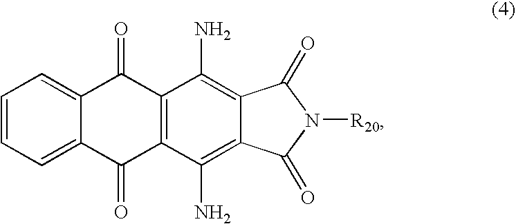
C1=CC=C2C(=C1)C(=O)C1=C(C2=O)C(N)=C2C(=C1N)C(=O)N([R20])C2=O
